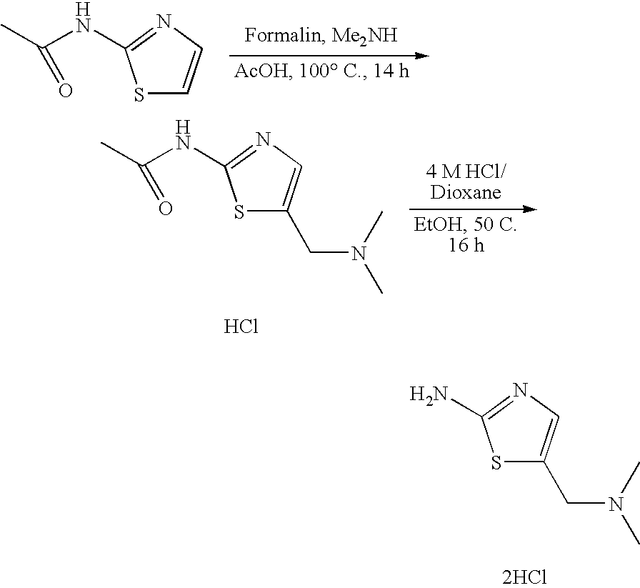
S1C=CN=C1NC(C)=O.S1C(CN(C)C)=CN=C1NC(C)=O.Cl.S1C(CN(C)C)=CN=C1N.[2HCl]
